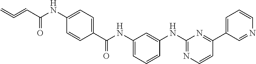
C1(C(NC2=CC=CC(NC3=NC=CC(C4=CC=CN=C4)=N3)=C2)=O)=CC=C(NC(C=C=C)=O)C=C1
